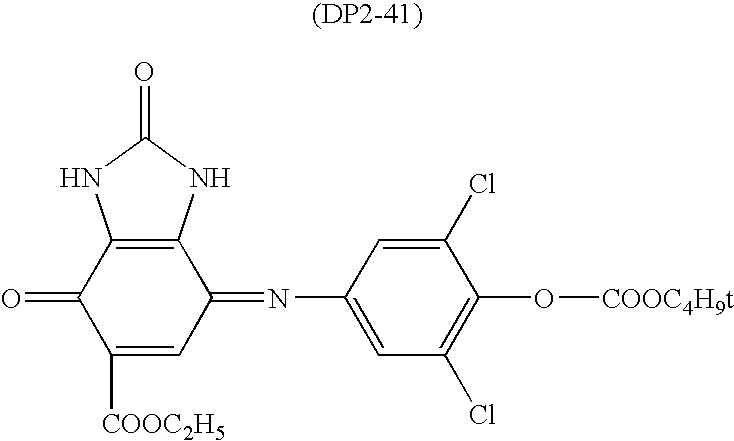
C1([COOC2H5])=CC(=NC2=CC(Cl)=C(O[COOC4H9t])C(Cl)=C2)C2=C(C1=O)NC(=O)N2
